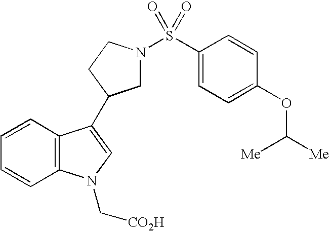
C1=CC2=C(C=C1)N(C[CO2H])C=C2C1CN(S(C2=CC=C(OC([Me])[Me])C=C2)(=O)=O)CC1
